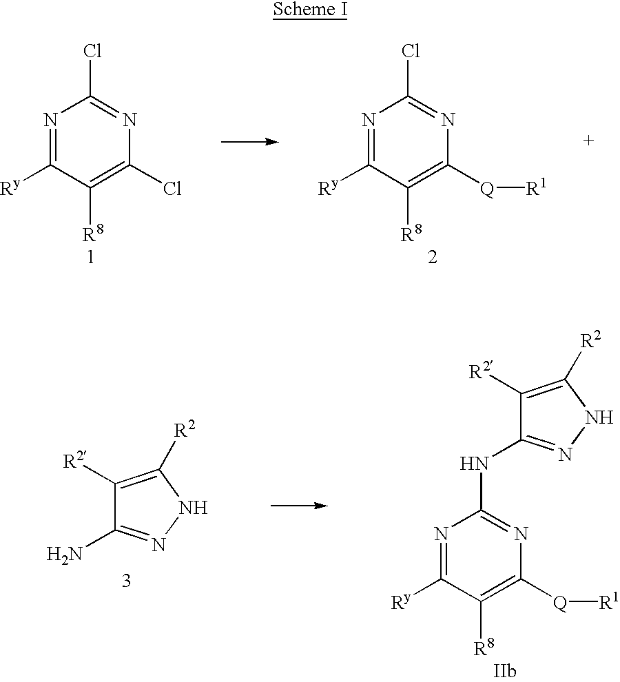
N1=C([Ry])C([R8])=C([Q][R1])N=C1Cl.N1=C([Ry])C([R8])=C(Cl)N=C1Cl.C1([R2])=C([R2])NN=C1N.N1=C([Ry])C([R8])=C([Q][R1])N=C1NC1=NNC([R2])=C1[R2]
